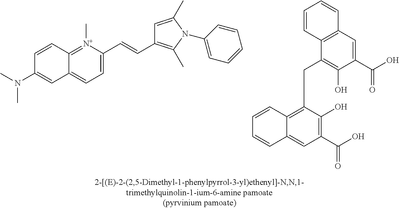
C12=[N+](C)C(C=CC3=C(C)N(C4=CC=CC=C4)C(C)=C3)=CC=C1C=C(N(C)C)C=C2.C12=C(CC3=C(O)C(C(O)=O)=CC4=C3C=CC=C4)C(O)=C(C(O)=O)C=C1C=CC=C2
